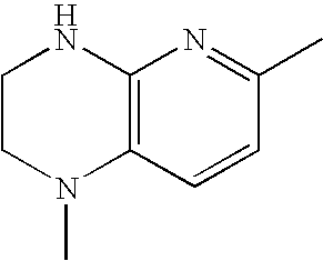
C1CN(C)C2=C(N1)N=C(C)C=C2
